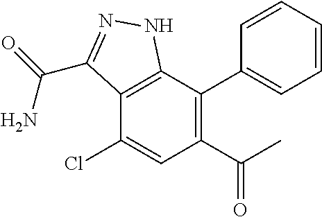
C12=C(C(C3=CC=CC=C3)=C(C(C)=O)C=C1Cl)NN=C2C(=O)N
